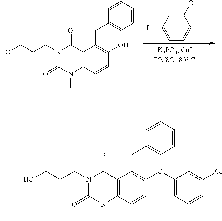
C12=C(C=CC(O)=C1CC1=CC=CC=C1)N(C)C(=O)N(CCCO)C2=O.C1(Cl)=CC(I)=CC=C1.C12=C(C=CC(OC3=CC=CC(Cl)=C3)=C1CC1=CC=CC=C1)N(C)C(=O)N(CCCO)C2=O
